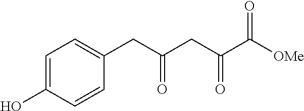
C1=C(O)C=CC(CC(CC(C([OMe])=O)=O)=O)=C1
